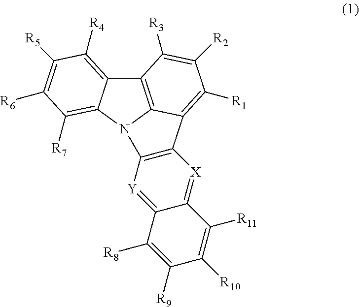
C12=C3N(C4=C([R7])C([R6])=C([R5])C([R4])=C14)C1=C(C3=C([R1])C([R2])=C2[R3])[X]=C2C(=[Y]1)C([R8])=C([R9])C([R10])=C2[R11]
